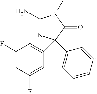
C1(C2(C3=CC=CC=C3)N=C(N)N(C)C2=O)=CC(F)=CC(F)=C1
